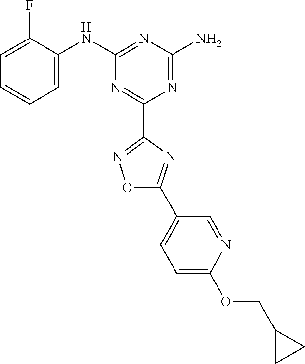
C1=C(F)C(NC2=NC(N)=NC(C3=NOC(C4=CC=C(OCC5CC5)N=C4)=N3)=N2)=CC=C1
